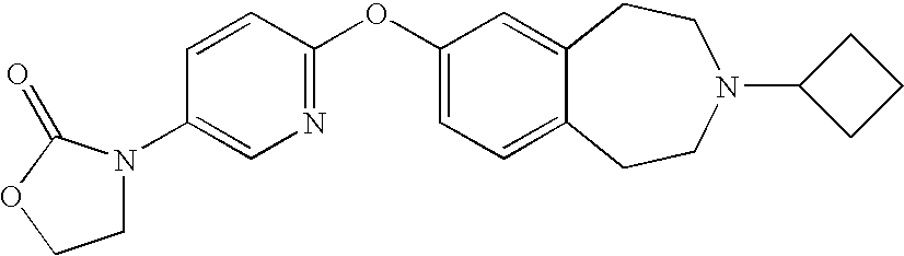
C1(N2CCOC2=O)=CN=C(OC2=CC=C3C(=C2)CCN(C2CCC2)CC3)C=C1
